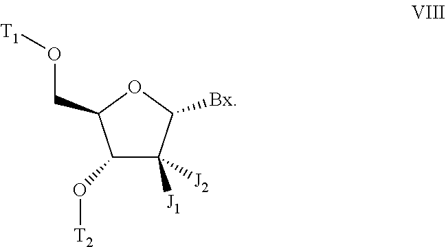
C1(O[T2])C([J1])([J2])C([Bx])OC1CO[T1]
